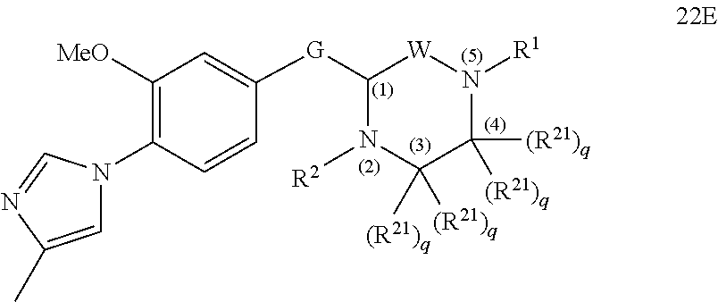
C1([G]C2=CC([MeO])=C(N3C=C(C)N=C3)C=C2)N([R2])C([(R21)q])([(R21)q])C([(R21)q])([(R21)q])N([R1])[W]1
